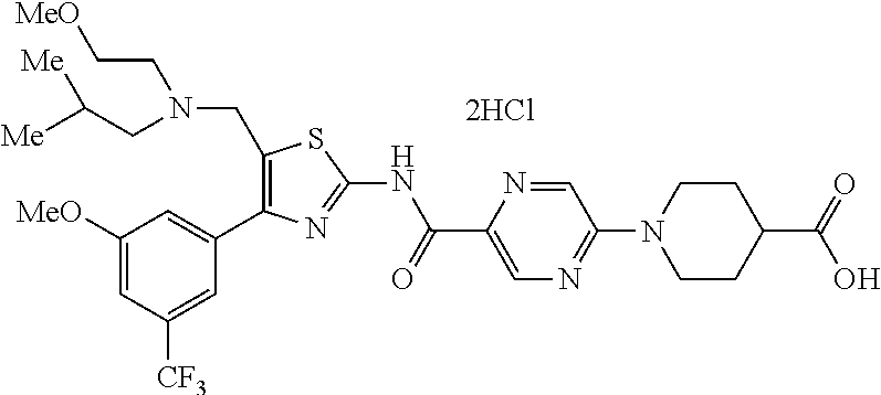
C1([MeO])=CC([CF3])=CC(C2=C(CN(CC([Me])[Me])CC[MeO])SC(NC(C3=CN=C(N4CCC(C(=O)O)CC4)C=N3)=O)=N2)=C1.[2HCl]
